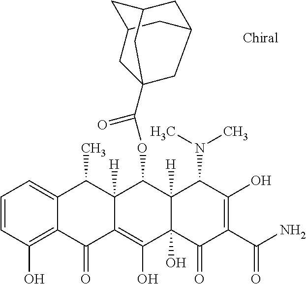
C1=CC(O)=C2C(=C1)C(C)C1([H])C(=C(O)C3(O)C([H])(C1OC(=O)C14CC5CC(CC(C5)C1)C4)C(N(C)C)C(O)=C(C(N)=O)C3=O)C2=O
